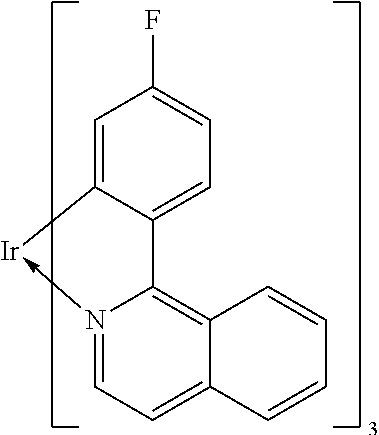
N12->[Ir]C3=CC(F)=CC=C3C1=C1C(=CC=2)C=CC=C1
